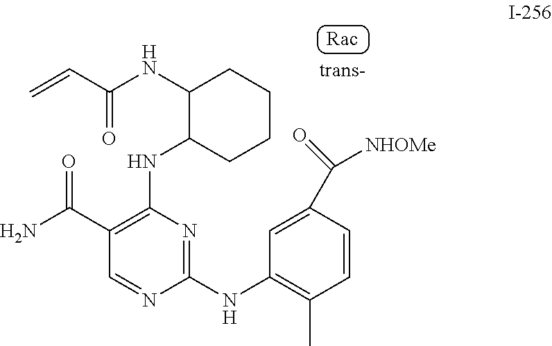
NC(C1=C(NC2CCCCC2NC(=O)C=C)N=C(NC2=C(C)C=CC(C([NHOMe])=O)=C2)N=C1)=O
